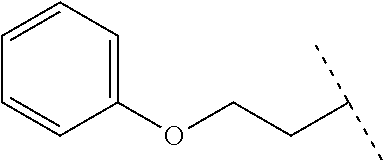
C1=CC(OCCC(C)C)=CC=C1
